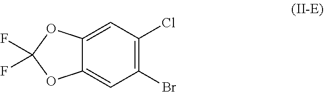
FC1(F)OC2=CC(Cl)=C(Br)C=C2O1
